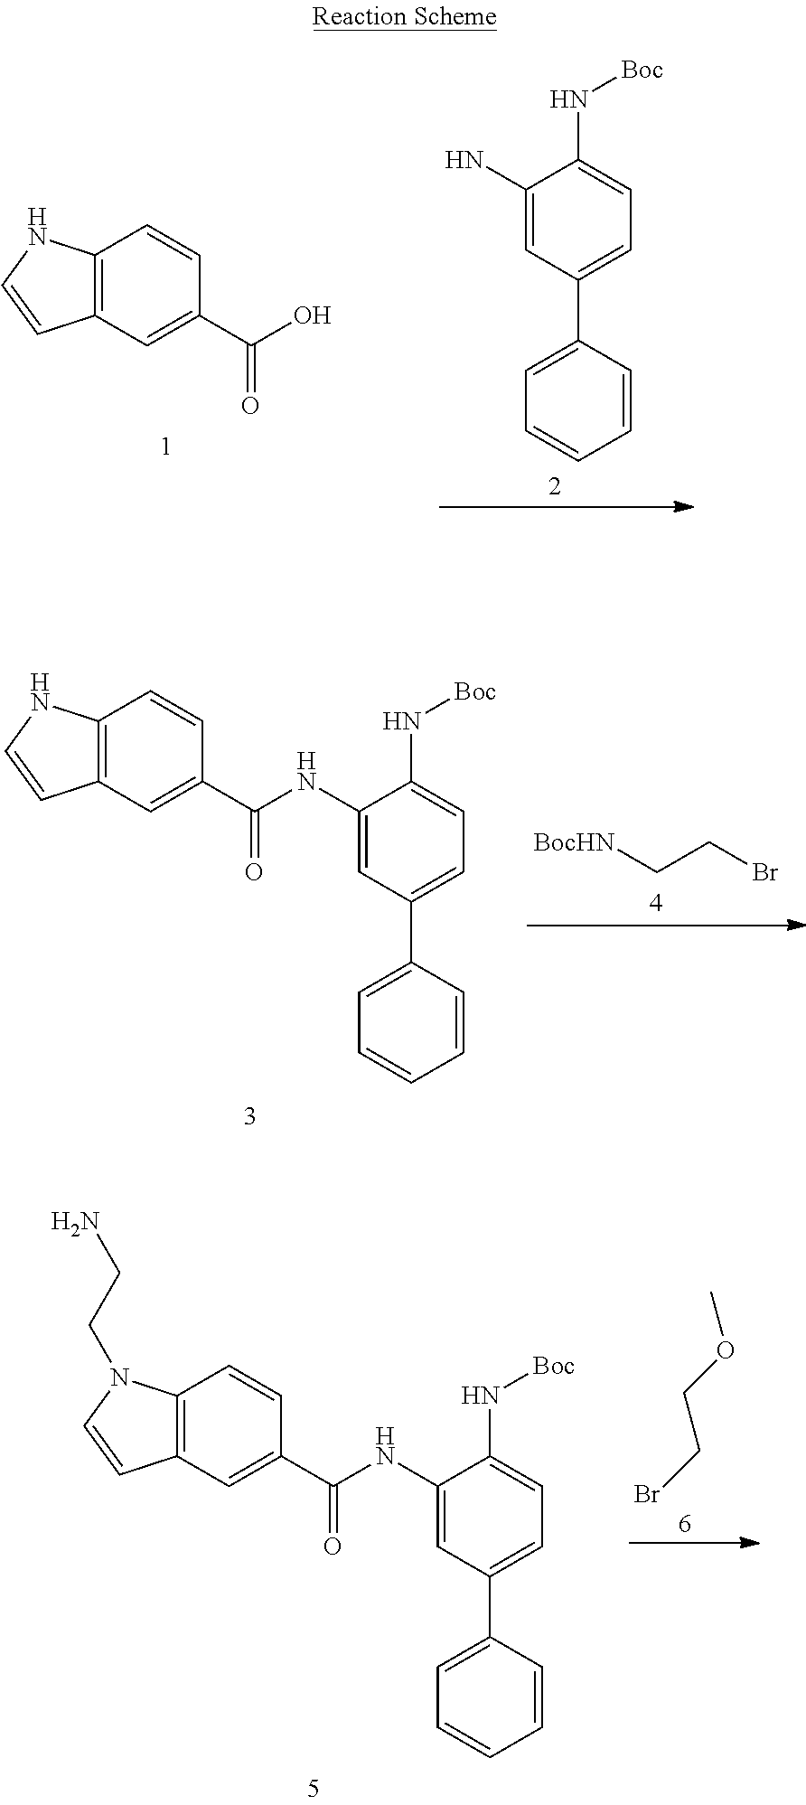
C12=C(C=C(C(=O)O)C=C1)C=CN2.C1=CC(C2=CC=C(N[Boc])C(N)=C2)=CC=C1.C12=C(C=C(C(=O)NC3=CC(C4=CC=CC=C4)=CC=C3N[Boc])C=C1)C=CN2.[BocHN]CCBr.C12=C(C=C(C(=O)NC3=CC(C4=CC=CC=C4)=CC=C3N[Boc])C=C1)C=CN2CCN.BrCCOC
